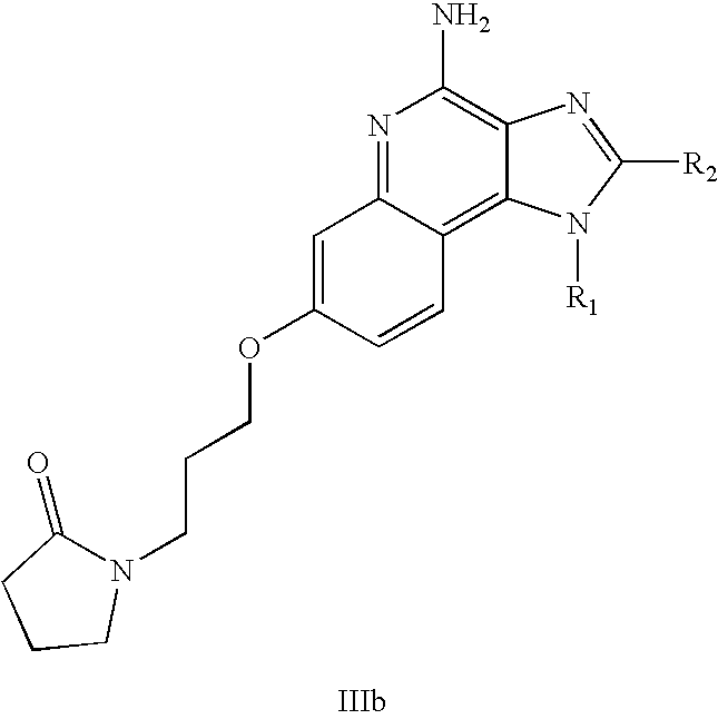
N1=C2C(=C3C(=C1N)N=C([R2])N3[R1])C=CC(OCCCN1C(=O)CCC1)=C2
